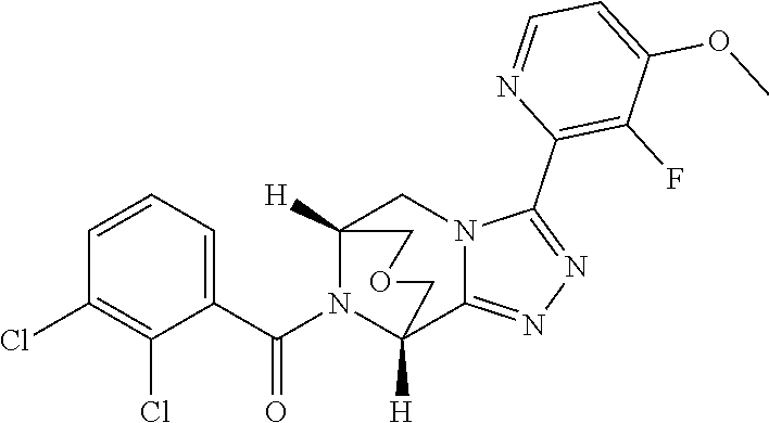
C1=CC=C(C(N2C3([H])C4=NN=C(C5=C(F)C(OC)=CC=N5)N4CC2([H])COC3)=O)C(Cl)=C1Cl
